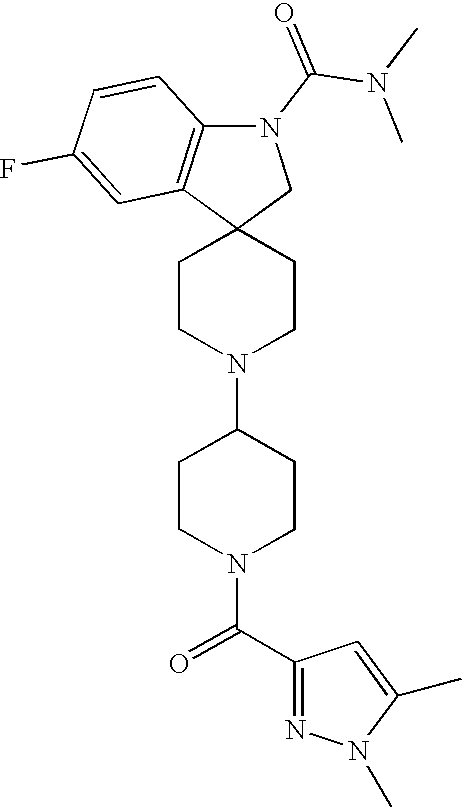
C1CN(C2CCN(C(C3=NN(C)C(C)=C3)=O)CC2)CCC12CN(C(N(C)C)=O)C1=C2C=C(F)C=C1
